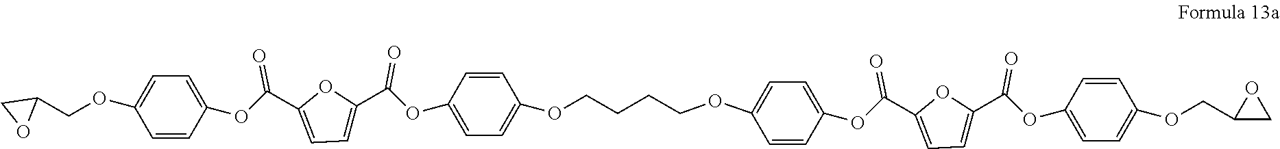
C1(OCC2CO2)=CC=C(OC(C2=CC=C(C(OC3=CC=C(OCCCCOC4=CC=C(OC(C5=CC=C(C(OC6=CC=C(OCC7CO7)C=C6)=O)O5)=O)C=C4)C=C3)=O)O2)=O)C=C1
